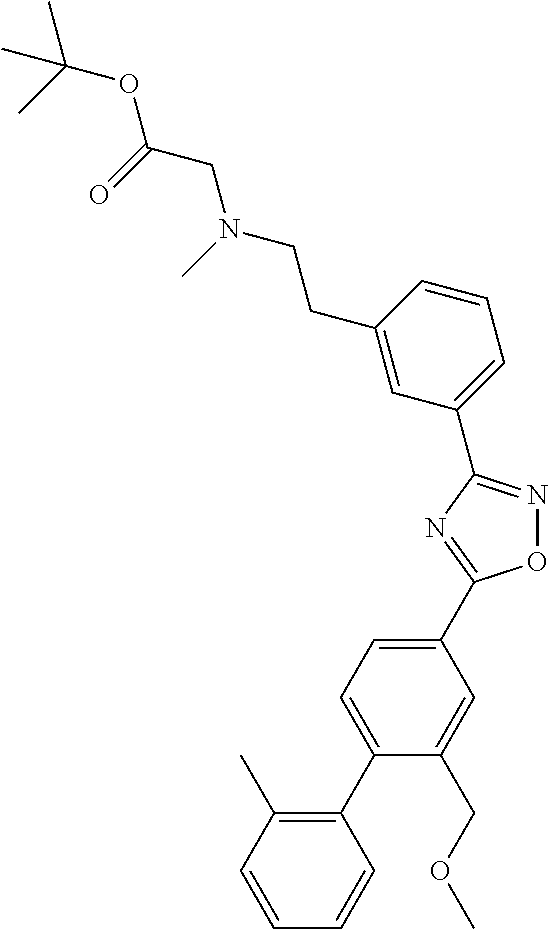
C1(CCN(C)CC(=O)OC(C)(C)C)=CC(C2=NOC(C3=CC=C(C4=C(C)C=CC=C4)C(COC)=C3)=N2)=CC=C1
